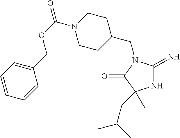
N1C(=N)N(CC2CCN(C(OCC3=CC=CC=C3)=O)CC2)C(=O)C1(C)CC(C)C
